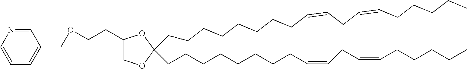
C1(CCOCC2=CC=CN=C2)COC(CCCCCCCCC=CCC=CCCCCC)(CCCCCCCCC=CCC=CCCCCC)O1
